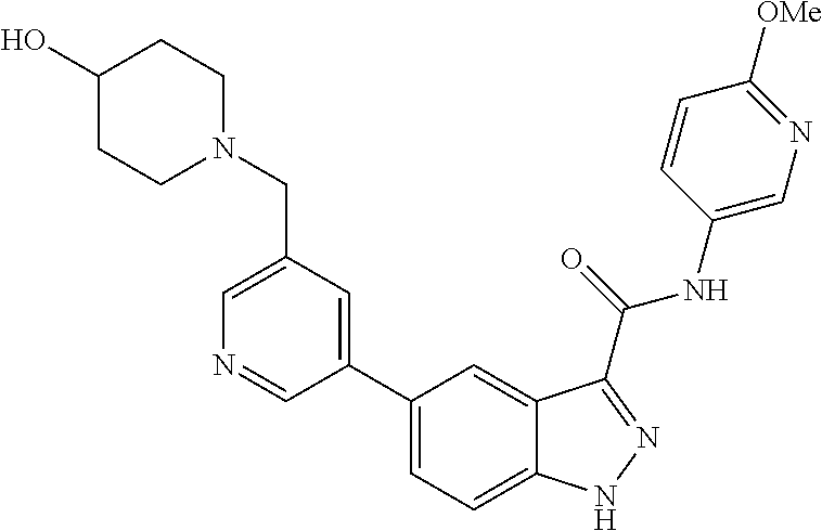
C1(CN2CCC(O)CC2)=CN=CC(C2=CC=C3C(=C2)C(C(NC2=CN=C([OMe])C=C2)=O)=NN3)=C1
